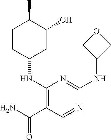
C1(NC2CC(O)C(C)CC2)=C(C(N)=O)C=NC(NC2COC2)=N1
